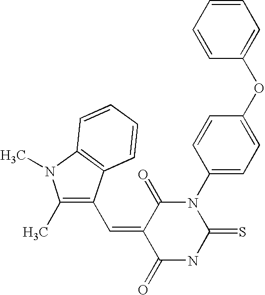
C12=C(C(C=C3C(=O)NC(=S)N(C4=CC=C(OC5=CC=CC=C5)C=C4)C3=O)=C(C)N1C)C=CC=C2
